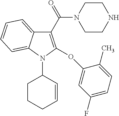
C1(C(=O)N2CCNCC2)=C(OC2=CC(F)=CC=C2C)N(C2CCCC=C2)C2=CC=CC=C12
